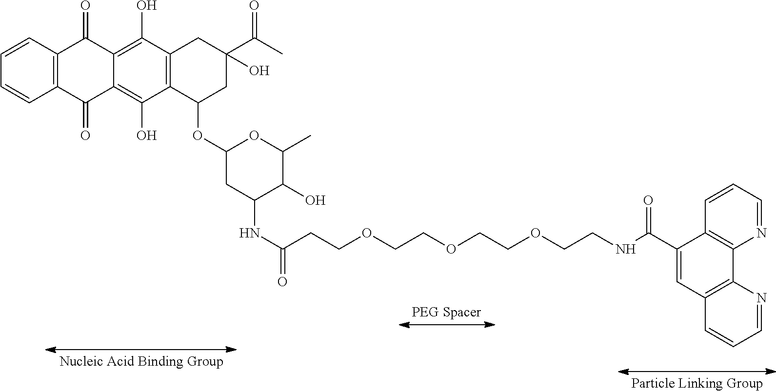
C12=C(C=CC=C1)C(=O)C1=C(O)C3=C(C(O)=C1C2=O)C(OC1CC(NC(=O)CCOCCOCCOCCNC(C2=CC4=C(C5=C2C=CC=N5)N=CC=C4)=O)C(O)C(C)O1)CC(C(C)=O)(O)C3
